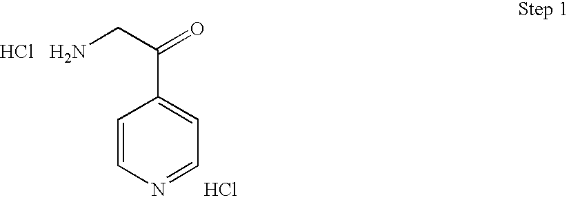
C1=CN=CC=C1C(CN)=O.Cl.Cl
